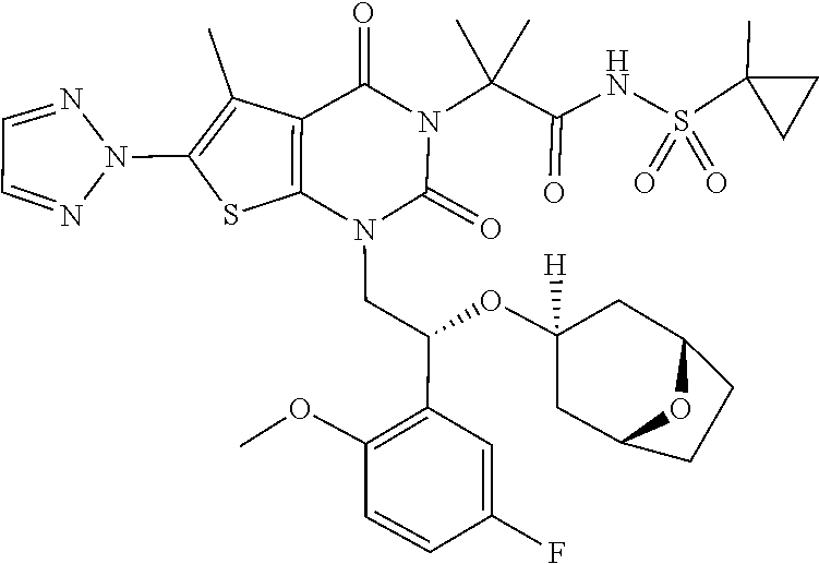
COC1=C(C(CN2C(=O)N(C(C(=O)NS(=O)(=O)C3(C)CC3)(C)C)C(=O)C3=C2SC(N2N=CC=N2)=C3C)OC2([H])CC3CCC(C2)O3)C=C(F)C=C1
